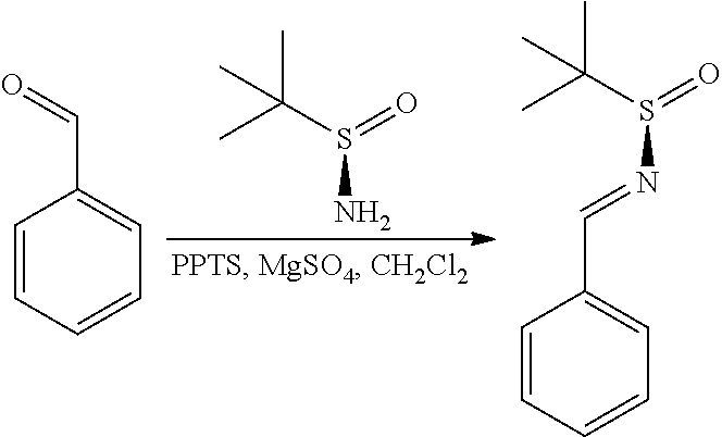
C1=CC=CC=C1C=O.CC(S(N)=O)(C)C.C1=CC=CC=C1C=NS(=O)C(C)(C)C
